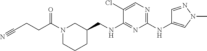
N(C1=NC(NC2=CN(C)N=C2)=NC=C1Cl)CC1CN(C(CCC#N)=O)CCC1
